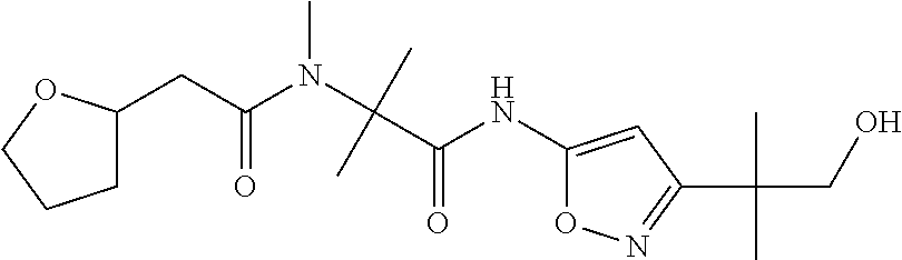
C(C)(C(=O)NC1=CC(C(CO)(C)C)=NO1)(N(C(CC1CCCO1)=O)C)C
